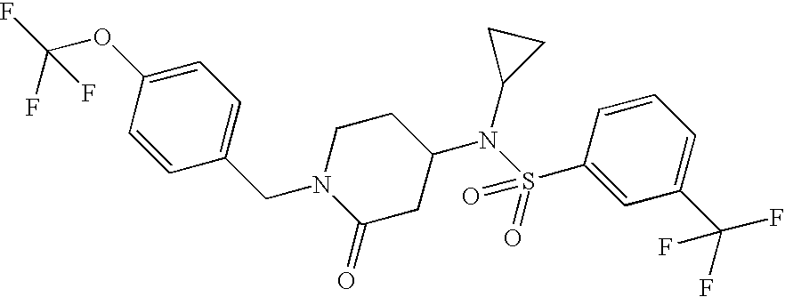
N1(CC2=CC=C(OC(F)(F)F)C=C2)C(=O)CC(N(S(C2=CC(C(F)(F)F)=CC=C2)(=O)=O)C2CC2)CC1
